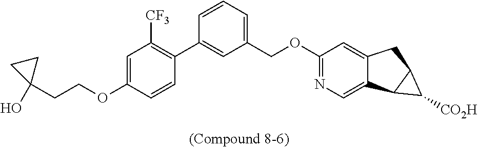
C1=C(OCCC2(O)CC2)C=CC(C2=CC(COC3=NC=C4C(=C3)CC3C4C3[CO2H])=CC=C2)=C1[CF3]
